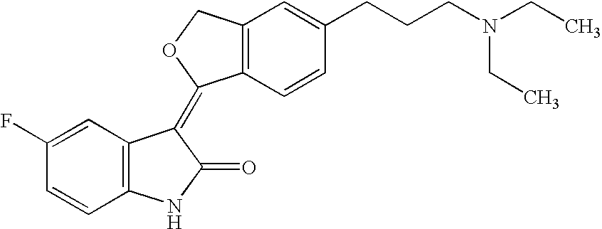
C1=C(F)C=CC2=C1C(=C1C3=C(C=C(CCCN(CC)CC)C=C3)CO1)C(=O)N2
